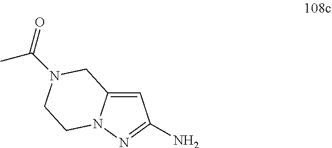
C1=C2N(N=C1N)CCN(C(=O)C)C2
